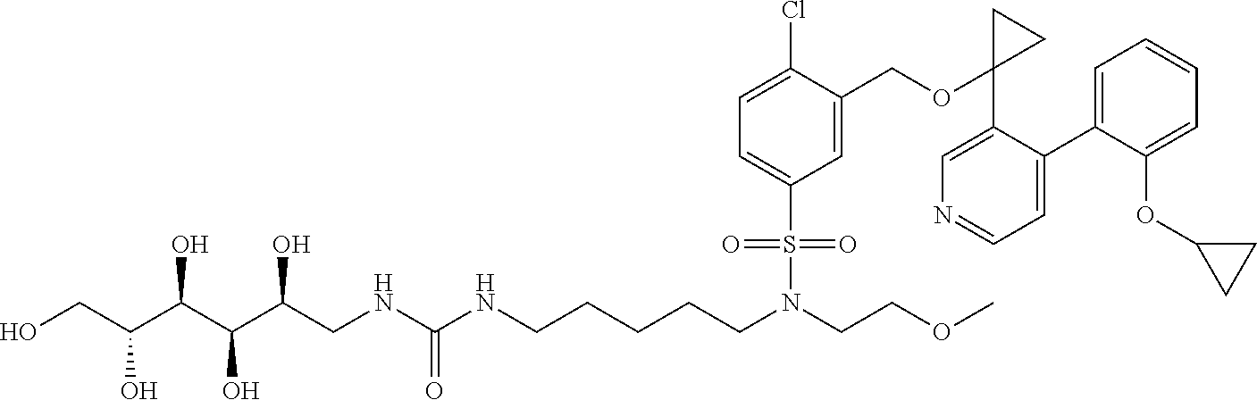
OCC(C(C(C(CNC(NCCCCCN(CCOC)S(C1=CC=C(Cl)C(COC2(C3=CN=CC=C3C3=CC=CC=C3OC3CC3)CC2)=C1)(=O)=O)=O)O)O)O)O
